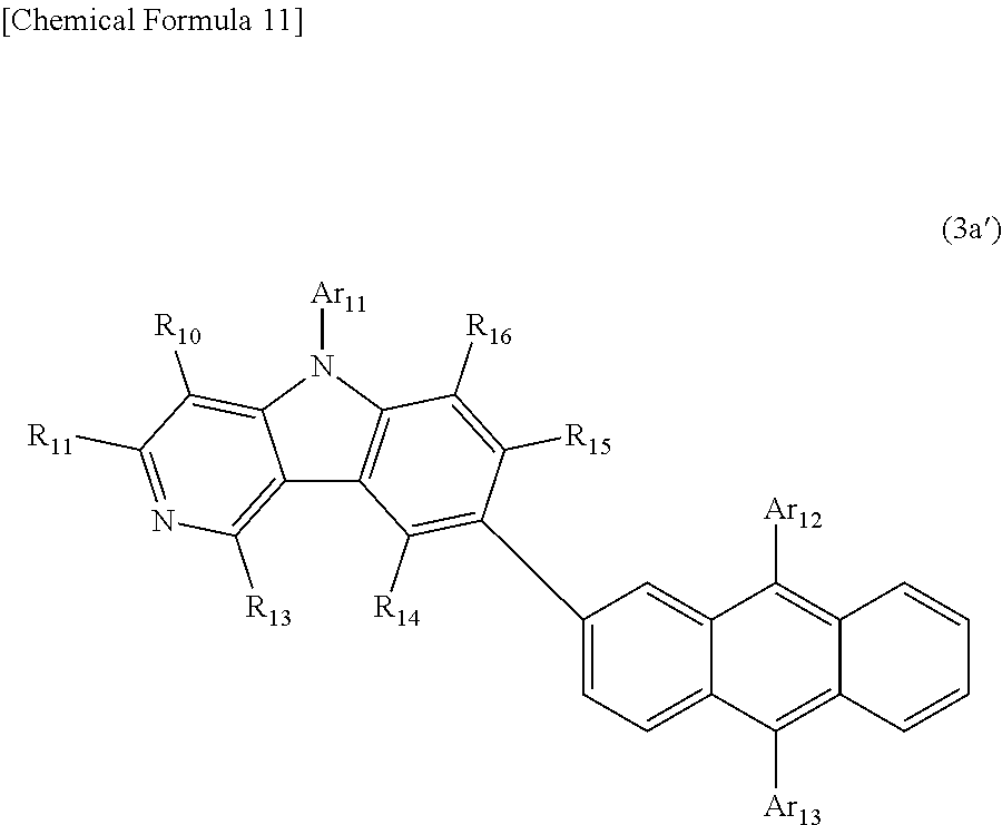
C12=C([R13])N=C([R11])C([R10])=C1N([Ar11])C1=C2C([R14])=C(C2=CC=C3C(=C2)C([Ar12])=C2C(=C3[Ar13])C=CC=C2)C([R15])=C1[R16]
